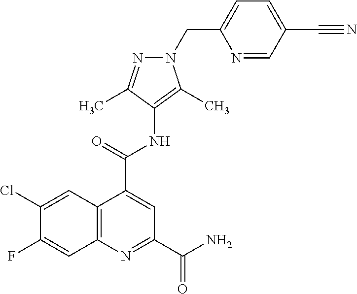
N1=CC(C#N)=CC=C1CN1C(C)=C(NC(C2=CC(C(N)=O)=NC3=C2C=C(Cl)C(F)=C3)=O)C(C)=N1
